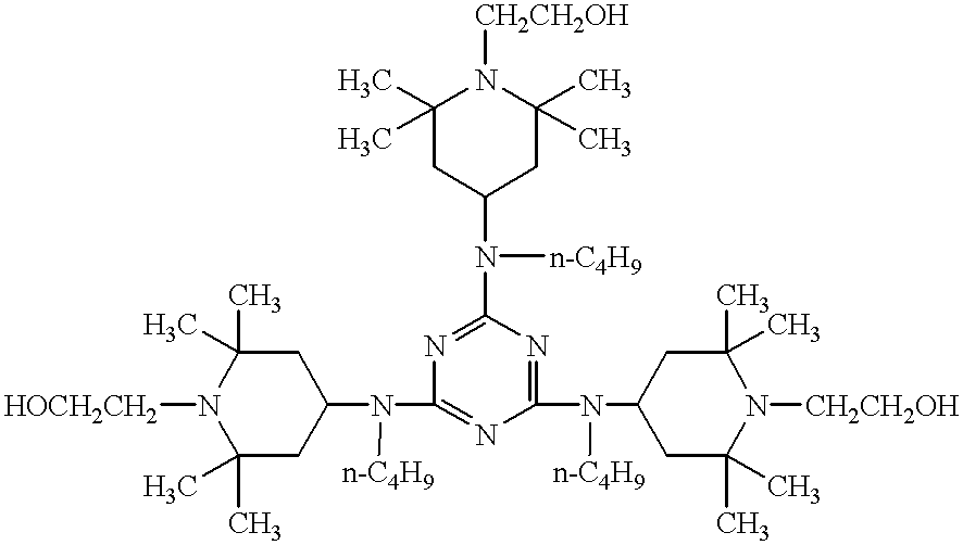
C1(C)(C)CC(N(C2=NC(N(C3CC(C)(C)N([CH2CH2OH])C(C)(C)C3)[n-C4H9])=NC(N(C3CC(C)(C)N([CH2CH2OH])C(C)(C)C3)[n-C4H9])=N2)[n-C4H9])CC(C)(C)N1[HOCH2CH2]
